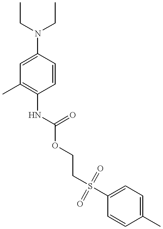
C1=C(N(CC)CC)C=CC(NC(OCCS(C2=CC=C(C)C=C2)(=O)=O)=O)=C1C
